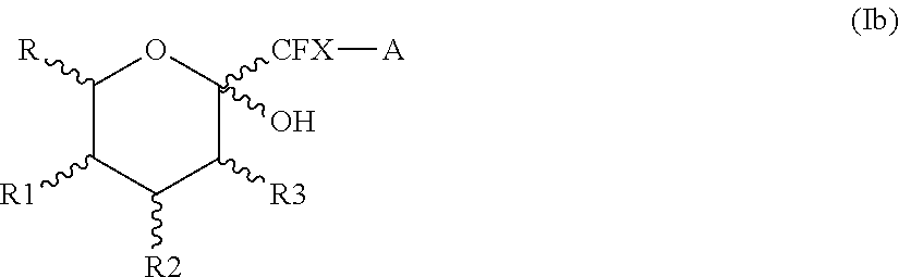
C1([R])C([R1])C([R2])C([R3])C(O)([CFX][A])O1
